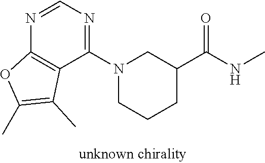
CNC(C1CN(C2=NC=NC3=C2C(C)=C(C)O3)CCC1)=O
